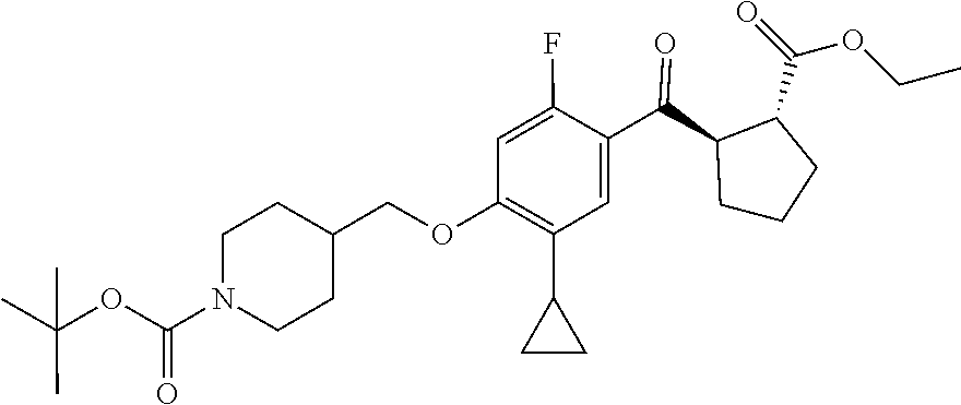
C1CN(C(OC(C)(C)C)=O)CCC1COC1=C(C2CC2)C=C(C(=O)C2C(C(OCC)=O)CCC2)C(F)=C1
